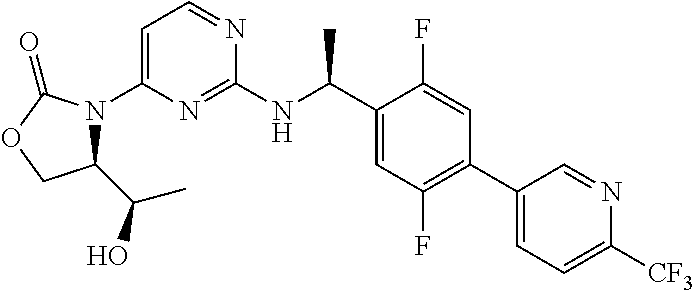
C1=C(N2C(C(O)C)COC2=O)N=C(NC(C2=CC(F)=C(C3=CC=C([CF3])N=C3)C=C2F)C)N=C1
